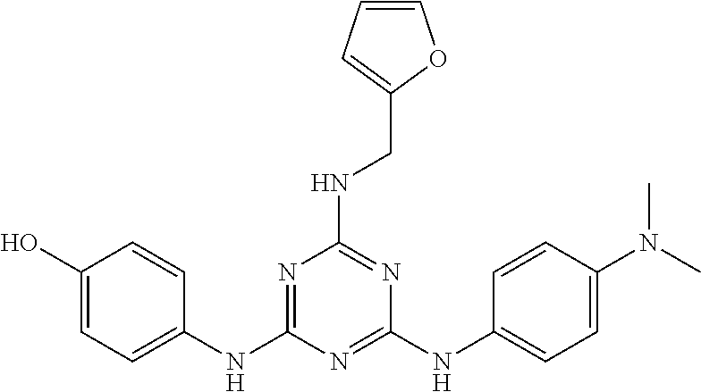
C1(O)=CC=C(NC2=NC(NCC3=CC=CO3)=NC(NC3=CC=C(N(C)C)C=C3)=N2)C=C1
